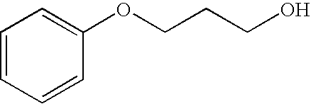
C1=CC=CC(OCCCO)=C1
